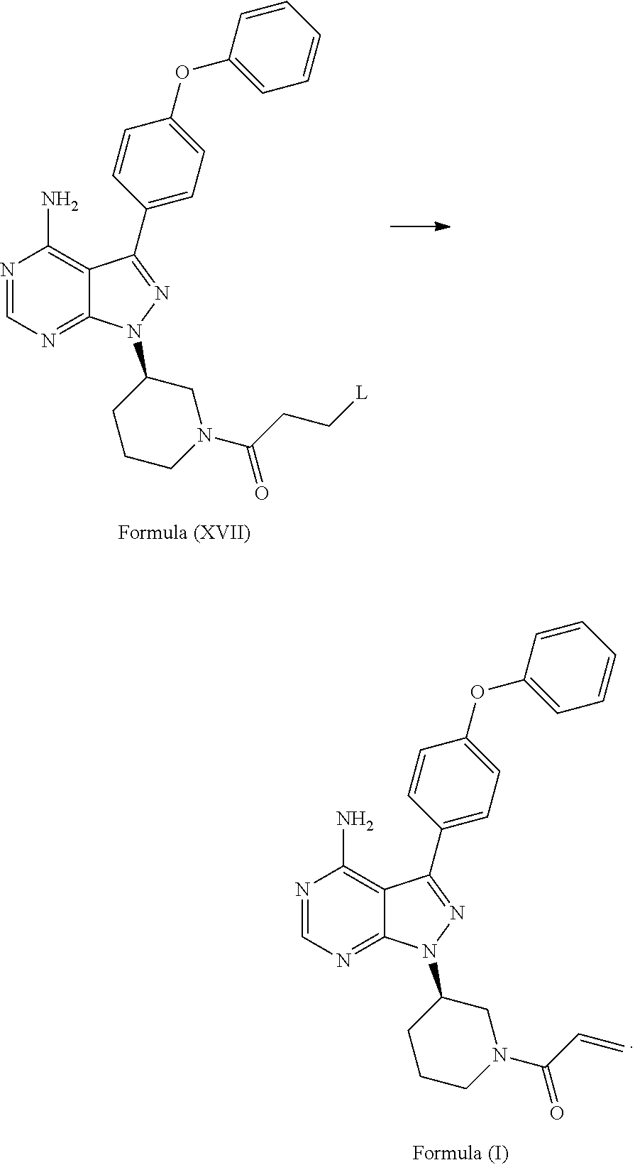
N1=CN=C2C(=C1N)C(C1=CC=C(OC3=CC=CC=C3)C=C1)=NN2C1CCCN(C(=O)C=C)C1.N1=CN=C2C(=C1N)C(C1=CC=C(OC3=CC=CC=C3)C=C1)=NN2C1CCCN(C(=O)CC[L])C1
